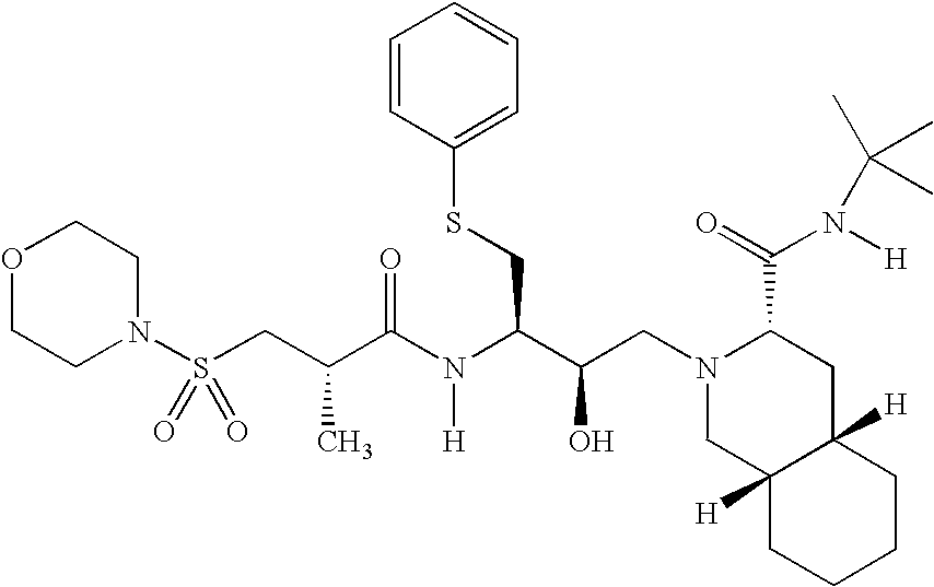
S(CC(C(N(C(C(O)CN1CC2([H])C([H])(CC1C(N(C(C)(C)C)[H])=O)CCCC2)CSC1=CC=CC=C1)[H])=O)C)(=O)(N1CCOCC1)=O
